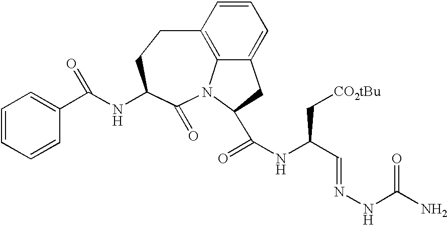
C1=CC=CC(C(=O)NC2C(=O)N3C4=C(C=CC=C4CC3C(NC(C=NNC(=O)N)C[CO2tBu])=O)CC2)=C1
